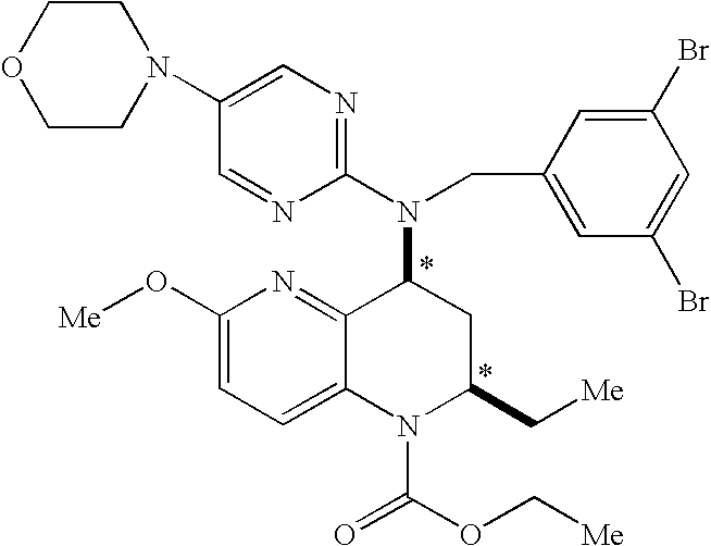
C1(N2CCOCC2)=CN=C(N(CC2=CC(Br)=CC(Br)=C2)C2C3=NC(O[Me])=CC=C3N(C(=O)OC[Me])C(C[Me])C2)N=C1
